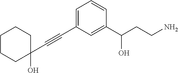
C(#CC1=CC=CC(C(CCN)O)=C1)C1(O)CCCCC1
